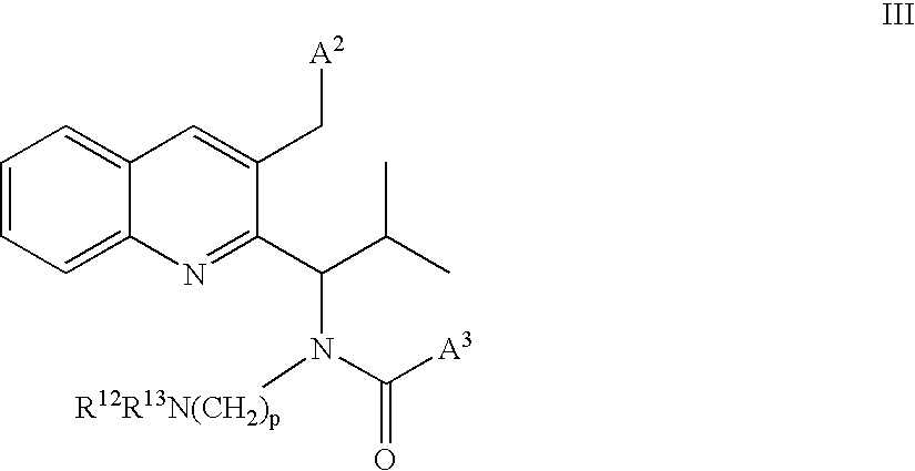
C1=CC=C2C(=C1)C=C(C[A2])C(C(C(C)C)N(C([A3])=O)[R12R13N(CH2)p])=N2
